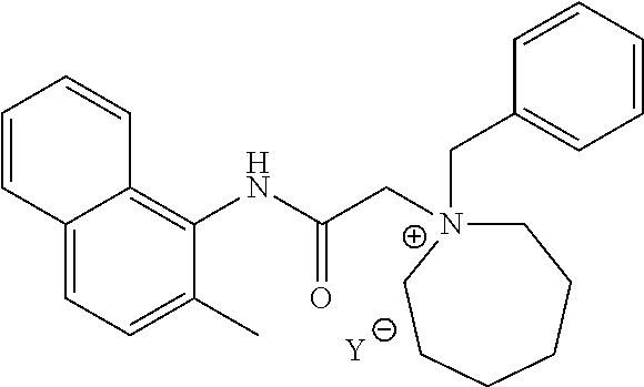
[Y].C12=CC=C(C)C(NC(C[N+]3(CC4=CC=CC=C4)CCCCCC3)=O)=C1C=CC=C2
